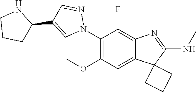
C1(N2N=CC(C3NCCC3)=C2)=C(OC)C=C2C(=C1F)N=C(NC)C21CCC1
